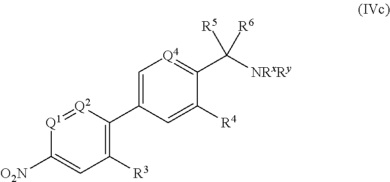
[Q1]1=[Q2]C(C2=C[Q4]=C(C([NRxRy])([R5])[R6])C([R4])=C2)=C([R3])C=C1[O2N]
